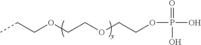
CCCOCCOCCOP(=O)(O)O
